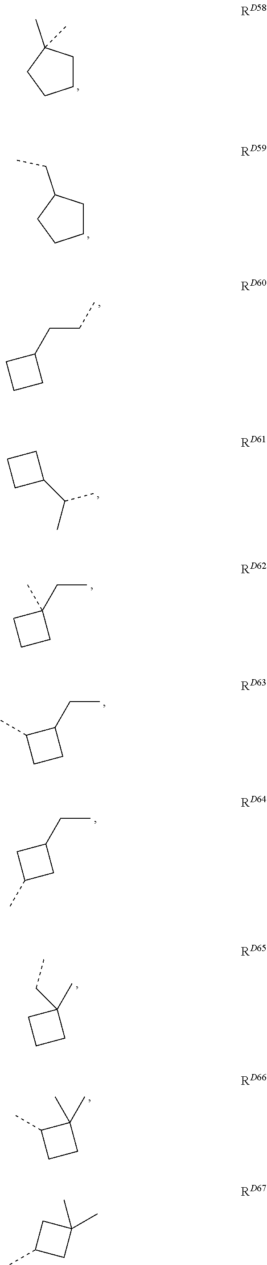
C1CC(C)(C)CC1.C1CC(CC)CC1.C1(CCC)CCC1.C1CCC1C(C)C.C1(CC)(C)CCC1.C1(CC)C(C)CC1.C1(CC)CC(C)C1.C1(C)(CC)CCC1.C1(C)(C)C(C)CC1.C1(C)(C)CC(C)C1
